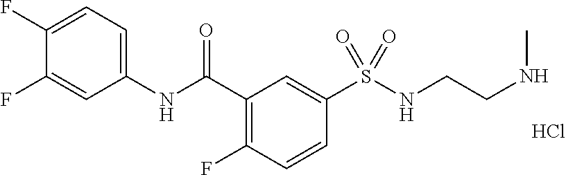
C1(NC(C2=C(F)C=CC(S(NCCNC)(=O)=O)=C2)=O)=CC=C(F)C(F)=C1.Cl
